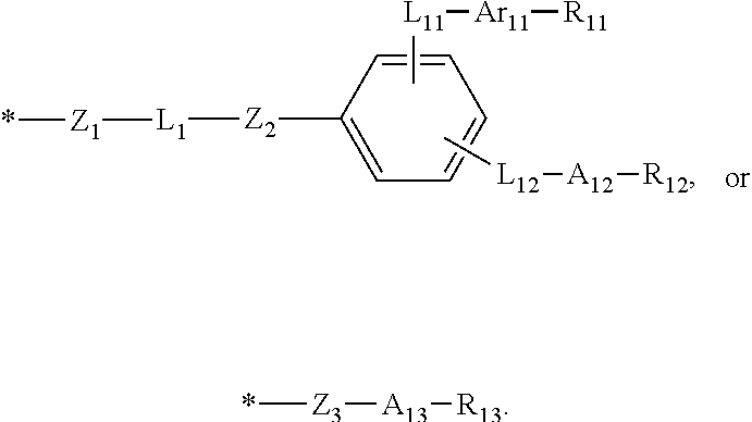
C1=CC([Z2][L1][Z1]*)=CC=C1.C[L11][Ar11][R11].C[L12][A12][R12].[Z3](*)[A13][R13]
